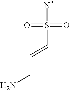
[N*]S(C=CCN)(=O)=O
